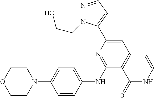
C1COCCN1C1=CC=C(NC2=NC(C3=CC=NN3CCO)=CC3=C2C(=O)NC=C3)C=C1
